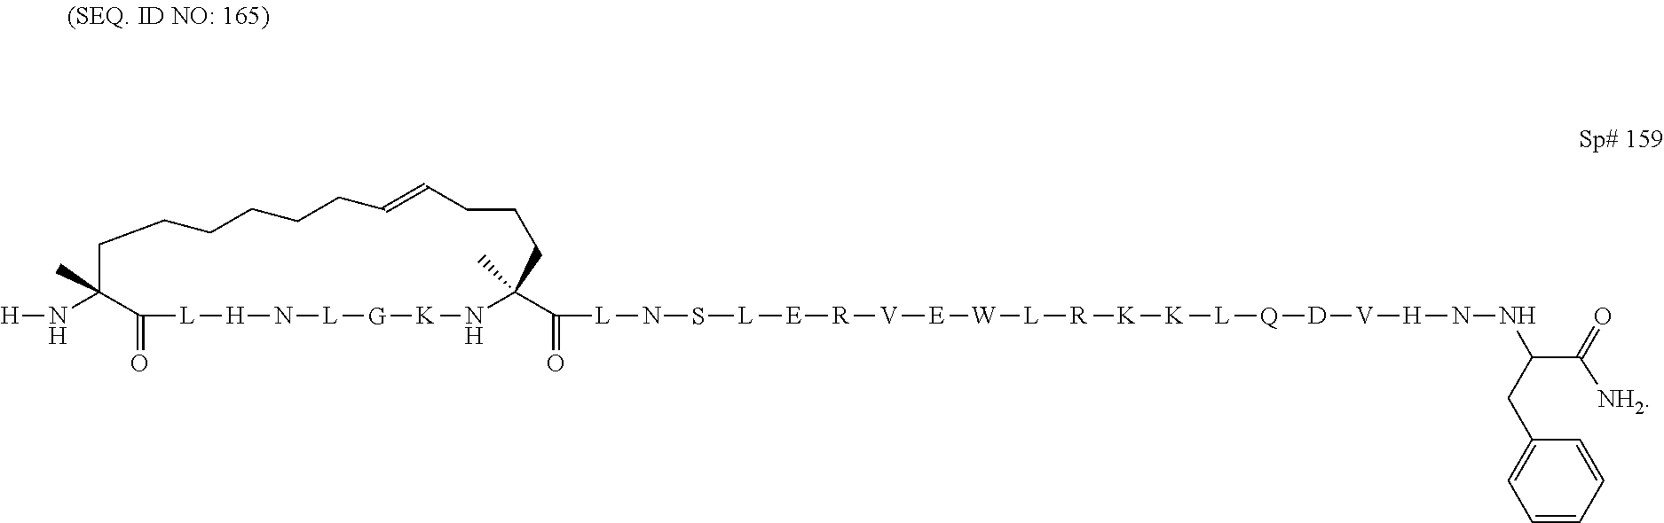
[E]([R][V][E][W][L][R][K][K][L][Q][D][V][H]NNC(C([NH2])=O)CC1=CC=CC=C1)[L]SN[L]C(=O)C1(C)N[K][G][L]N[H][L]C(=O)C(N[H])(C)CCCCCCC=CCCC1
